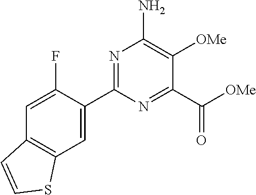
N1=C(C2=CC3=C(C=C2F)C=CS3)N=C(C([OMe])=O)C([OMe])=C1N
